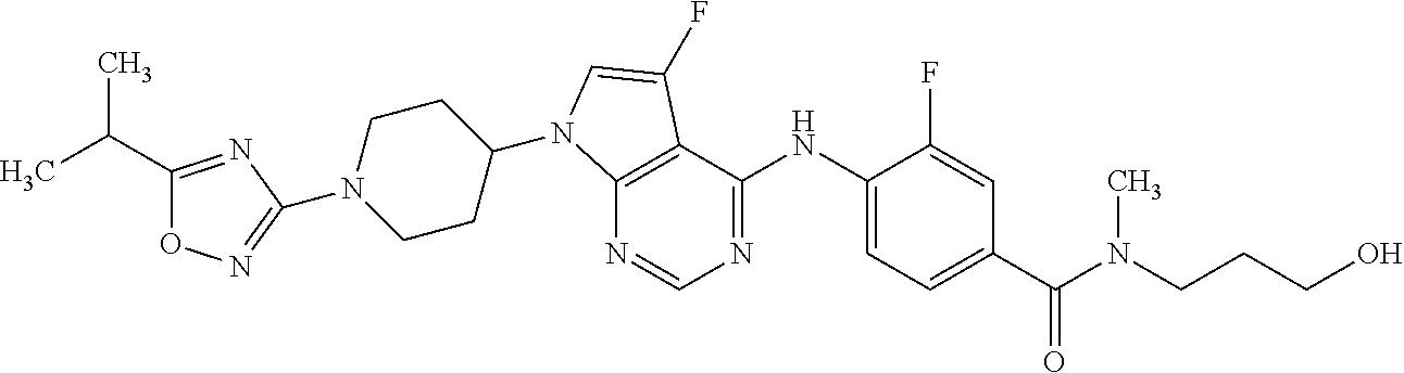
C12=C(C(NC3=CC=C(C(=O)N(C)CCCO)C=C3F)=NC=N1)C(F)=CN2C1CCN(C2=NOC(C(C)C)=N2)CC1
